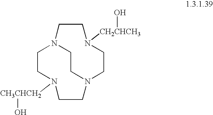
C1CN([CH3CHCH2]O)CCN2CCN1CCN([CH2CHCH3]O)CC2
